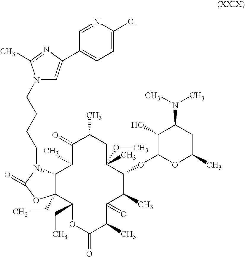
C12C(CC)(C(CC)OC(=O)C(C)C(=O)C(C)C(OC3OC(C)CC(N(C)C)C3O)C(C)(OC)CC(C)C(=O)C1C)O(C)C(=O)N2CCCCN1C=C(C2=CC=C(Cl)N=C2)N=C1C
